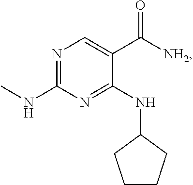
N1=C(NC)N=C(NC2CCCC2)C(C([NH2])=O)=C1
